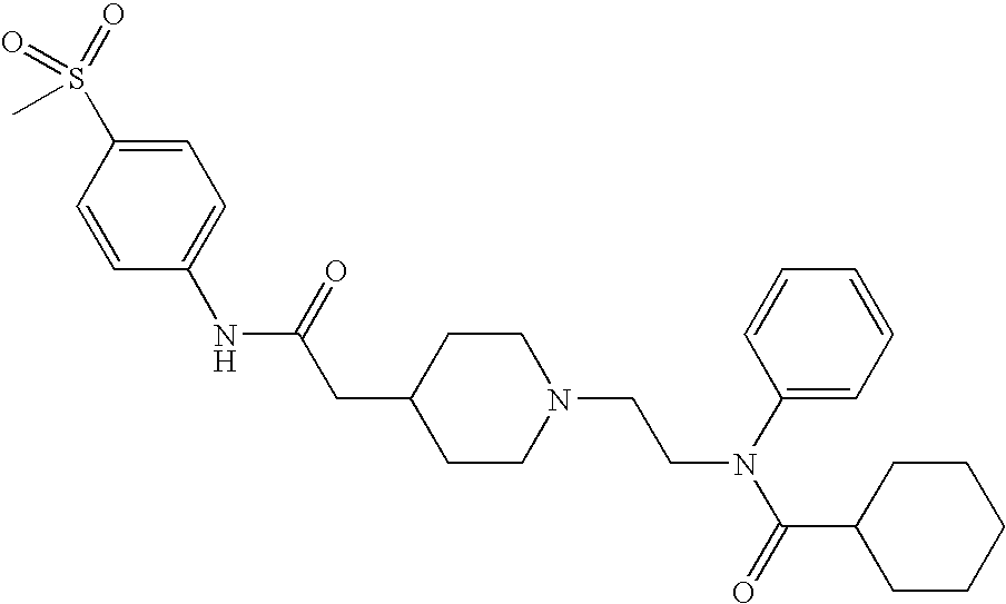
S(C)(=O)(=O)C1=CC=C(NC(CC2CCN(CCN(C(=O)C3CCCCC3)C3=CC=CC=C3)CC2)=O)C=C1
